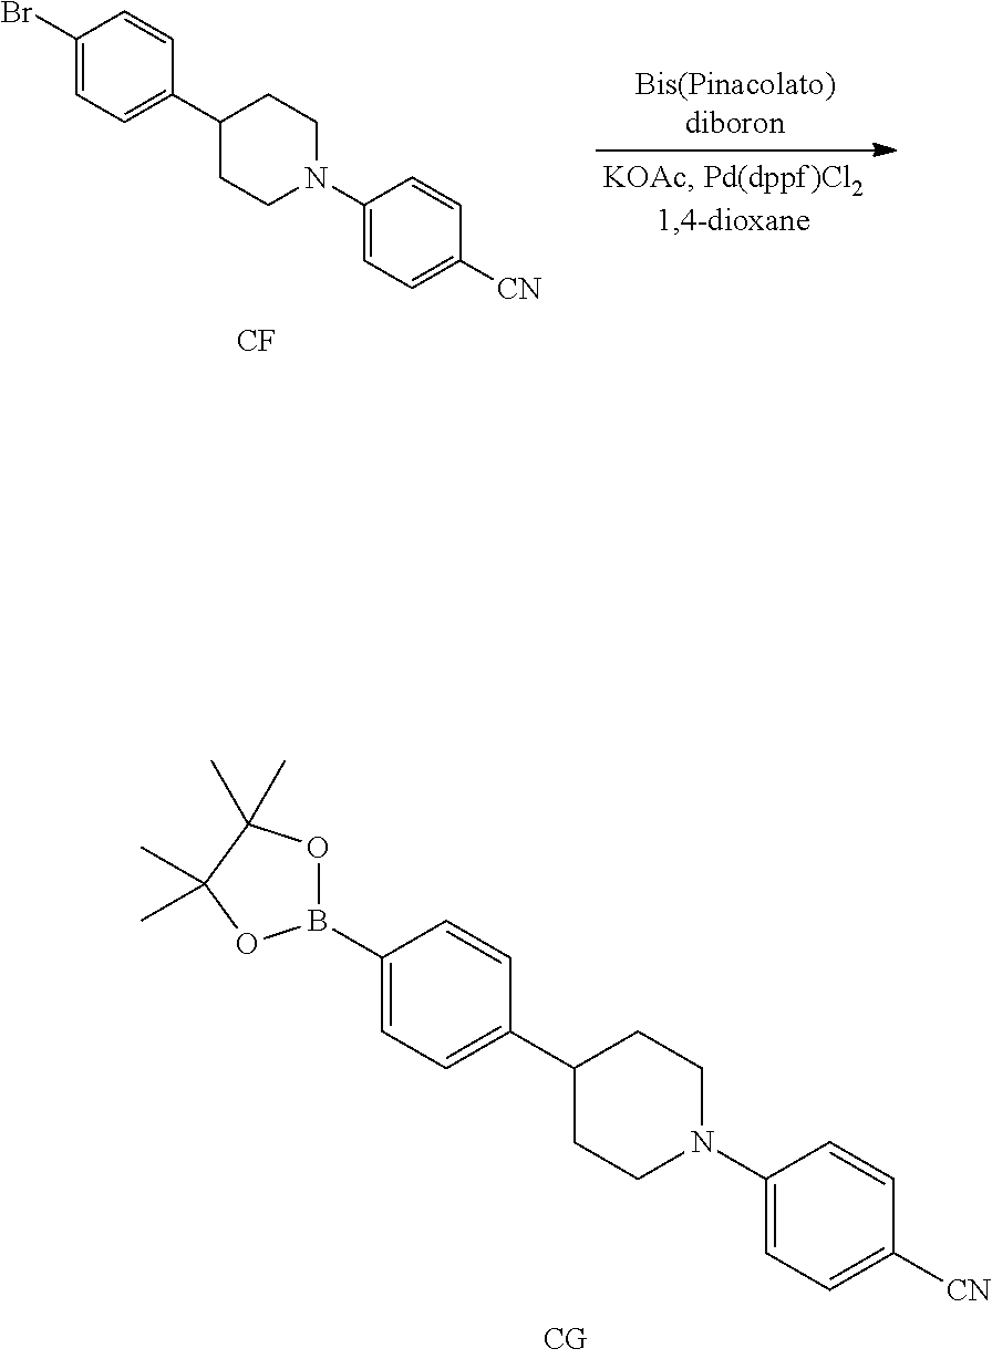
C1(Br)=CC=C(C2CCN(C3=CC=C([CN])C=C3)CC2)C=C1.[CF].C1(B2OC(C)(C)C(C)(C)O2)=CC=C(C2CCN(C3=CC=C([CN])C=C3)CC2)C=C1
